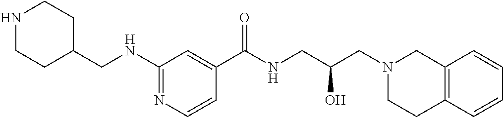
N1=C(NCC2CCNCC2)C=C(C(NCC(CN2CC3=C(CC2)C=CC=C3)O)=O)C=C1
